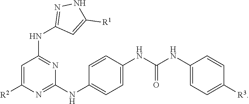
C1=C([R2])N=C(NC2=CC=C(NC(NC3=CC=C([R3])C=C3)=O)C=C2)N=C1NC1=NNC([R1])=C1
